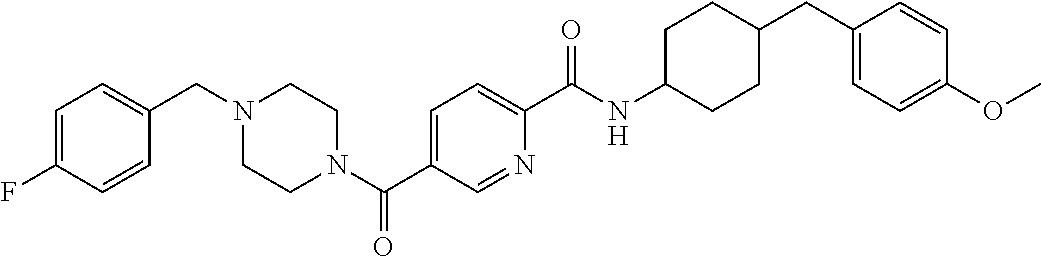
C1=C(F)C=CC(CN2CCN(C(C3=CC=C(C(NC4CCC(CC5=CC=C(OC)C=C5)CC4)=O)N=C3)=O)CC2)=C1
